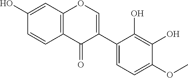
O(C)C1=CC=C(C2=COC3=C(C=CC(O)=C3)C2=O)C(O)=C1O
